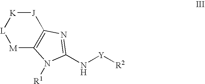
[M]1C2=C([J][K][L]1)N=C(N[Y][R2])N2[R1]
